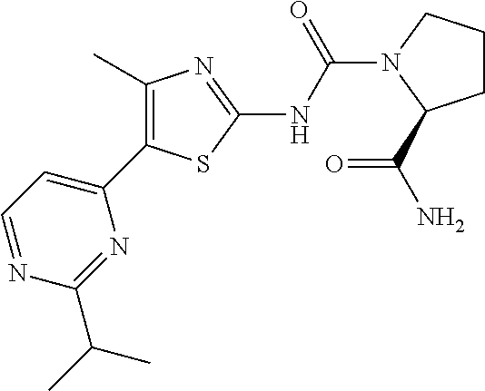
C1=NC(C(C)C)=NC(C2=C(C)N=C(NC(=O)N3CCCC3C(=O)N)S2)=C1
